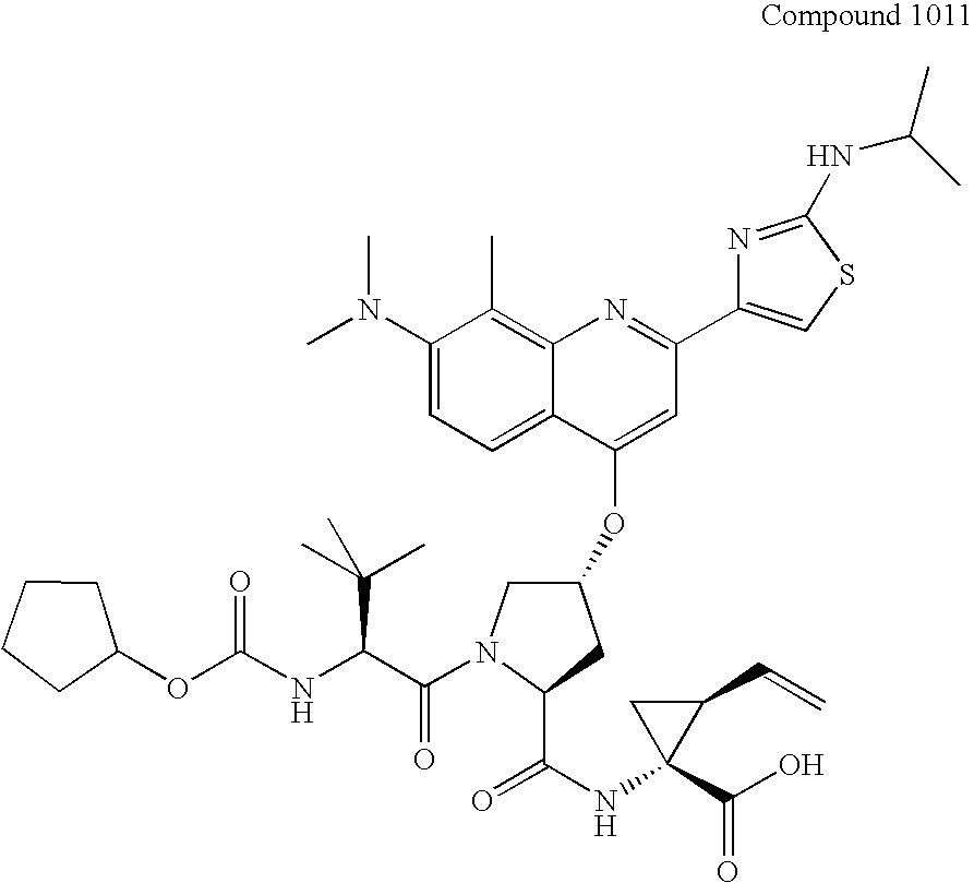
C1(N(C)C)=CC=C2C(=C1C)N=C(C1=CSC(NC(C)C)=N1)C=C2OC1CN(C(=O)C(C(C)(C)C)NC(OC2CCCC2)=O)C(C(=O)NC2(C(=O)O)C(C=C)C2)C1
